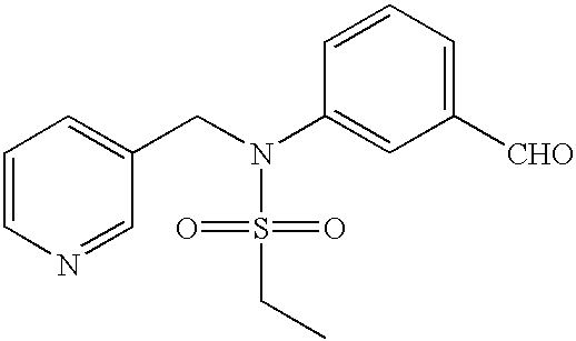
C1=CN=CC(CN(S(=O)(=O)CC)C2=CC([CHO])=CC=C2)=C1
